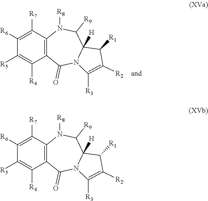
C1([R6])=C([R7])C2=C(C([R4])=C1[R5])C(=O)N1C([H])(C([R9])N2[R8])C([R1])C([R2])=C1[R3].C1([R6])=C([R7])C2=C(C([R4])=C1[R5])C(=O)N1C([H])(C([R9])N2[R8])C([R1])C([R2])=C1[R3]
